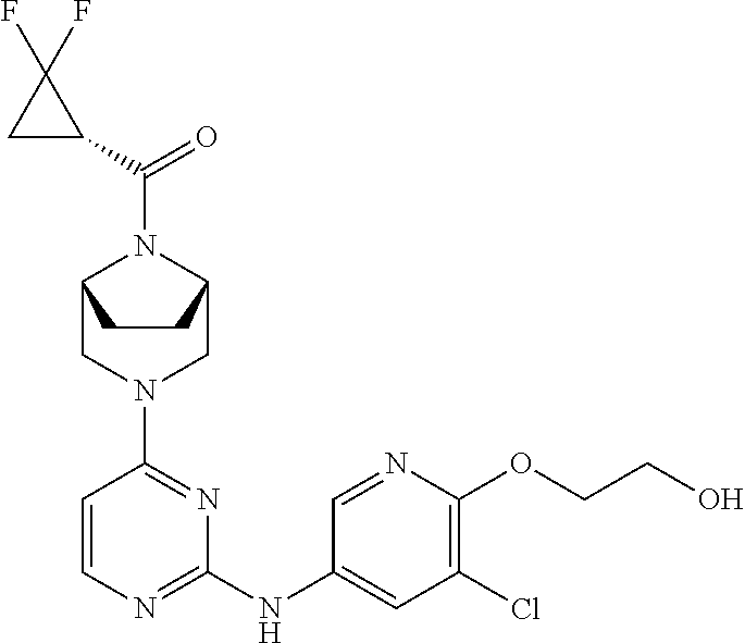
C1=CN=C(NC2=CC(Cl)=C(OCCO)N=C2)N=C1N1CC2N(C(C3C(F)(F)C3)=O)C(C1)CC2
